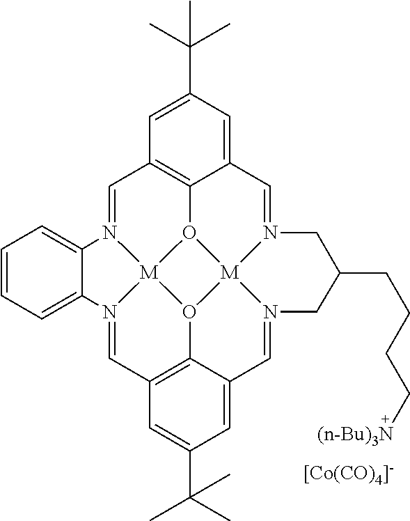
[[Co(CO)4]-].C1=N2[M]34O5C6=C1C=C(C(C)(C)C)C=C6C=N1[M]56O3C3=C(C=N4C4=CC=CC=C24)C=C(C(C)(C)C)C=C3C=N6CC(CCCC[(n-Bu)3N])C1
